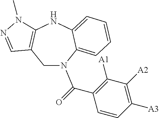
C1C2=C(NC3=CC=CC=C3N1C(C1=C([A1])C([A2])=C([A3])C=C1)=O)N(C)N=C2
